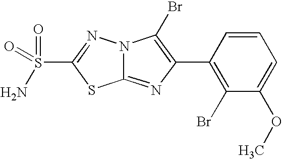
N12C(=NC(C3=C(Br)C(OC)=CC=C3)=C1Br)SC(S(=O)(=O)N)=N2
